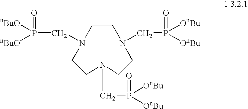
C1CN(CP(=O)([OnBu])[OnBu])CCN(CP(=O)([OnBu])[OnBu])CCN1CP([nBuO])([nBuO])=O
